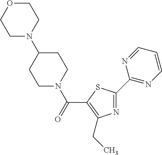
N1=C(C2=NC=CC=N2)SC(C(=O)N2CCC(N3CCOCC3)CC2)=C1CC
